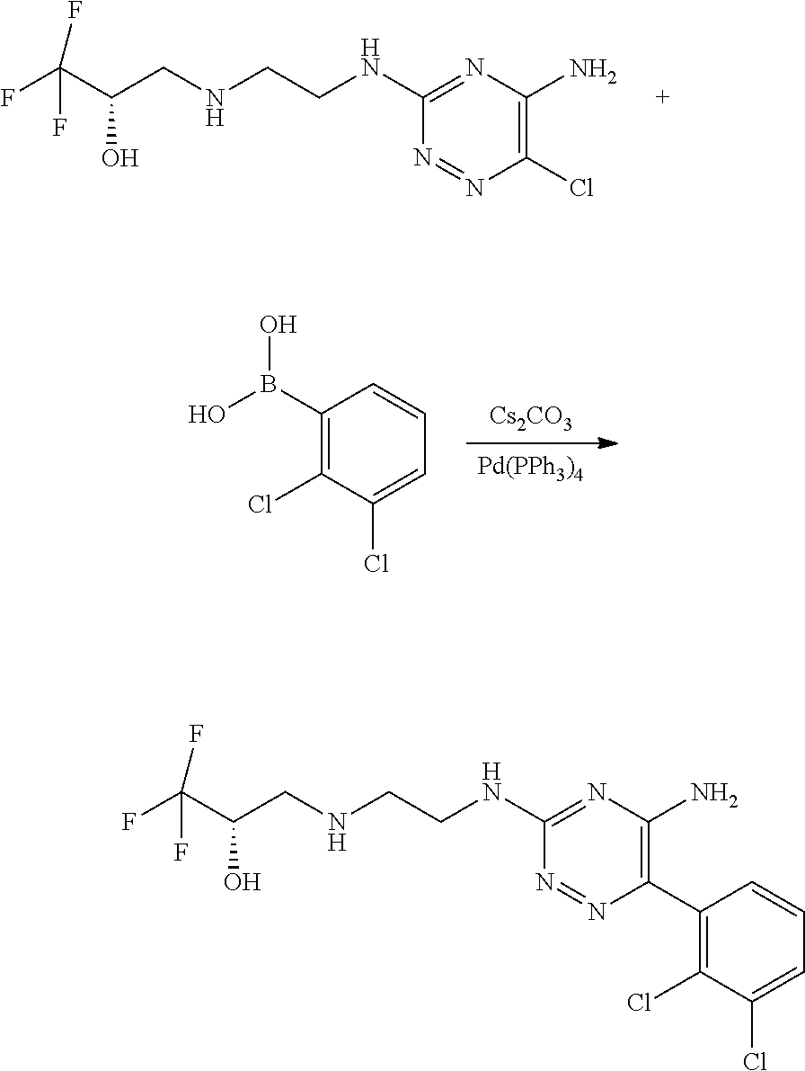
FC(C(CNCCNC1=NC(N)=C(Cl)N=N1)O)(F)F.[Pd(PPh3)4].[Cs2CO3].C1(B(O)O)=C(Cl)C(Cl)=CC=C1.FC(C(CNCCNC1=NC(N)=C(C2=C(Cl)C(Cl)=CC=C2)N=N1)O)(F)F
